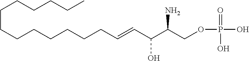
NC(COP(=O)(O)O)C(C=CCCCCCCCCCCCCC)O
